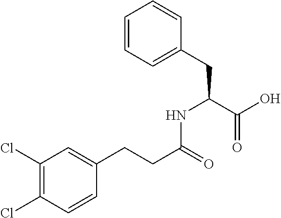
C(C(NC(CC1=CC=CC=C1)C(O)=O)=O)CC1=CC(Cl)=C(Cl)C=C1
